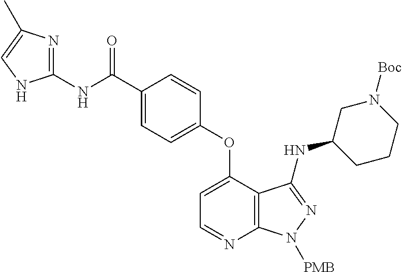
N1=C(NC(C2=CC=C(OC3=CC=NC4=C3C(NC3CCCN([Boc])C3)=NN4[PMB])C=C2)=O)NC=C1C
